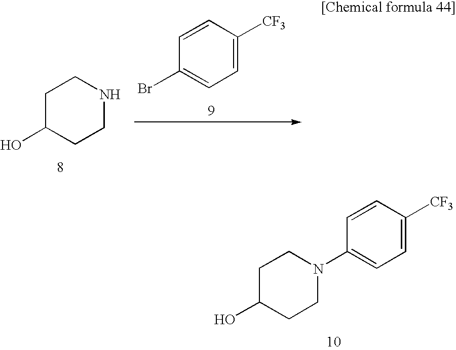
C1C(O)CCNC1.C1=CC([CF3])=CC=C1Br.C1C(O)CCN(C2=CC=C([CF3])C=C2)C1
